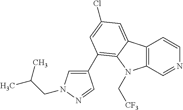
C12=C(C=NC=C1)N(C[CF3])C1=C(C3=CN(CC(C)C)N=C3)C=C(Cl)C=C21
